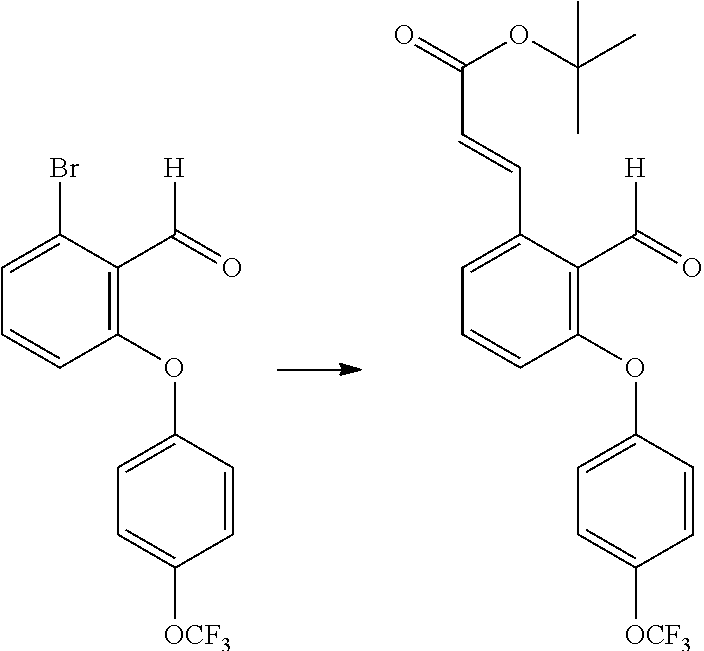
C1(OC2=CC=C([OCF3])C=C2)=C(C(=O)[H])C(Br)=CC=C1.C1(OC2=CC=C([OCF3])C=C2)=C(C(=O)[H])C(C=CC(=O)OC(C)(C)C)=CC=C1
